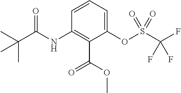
C1(OS(C(F)(F)F)(=O)=O)=CC=CC(NC(C(C)(C)C)=O)=C1C(OC)=O
